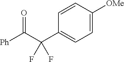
C1=CC(C(C([Ph])=O)(F)F)=CC=C1[OMe]
